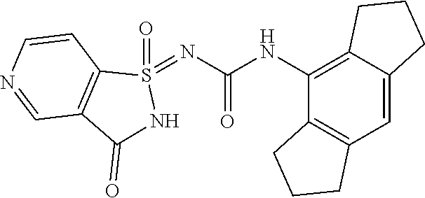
C12=C(C=C3C(=C1NC(=O)N=S1(=O)C4=C(C(=O)N1)C=NC=C4)CCC3)CCC2
